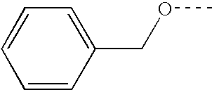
C1=CC(COC)=CC=C1
